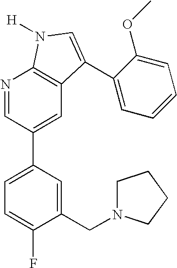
C1(CN2CCCC2)=CC(C2=CC3=C(N=C2)N([H])C=C3C2=CC=CC=C2OC)=CC=C1F
